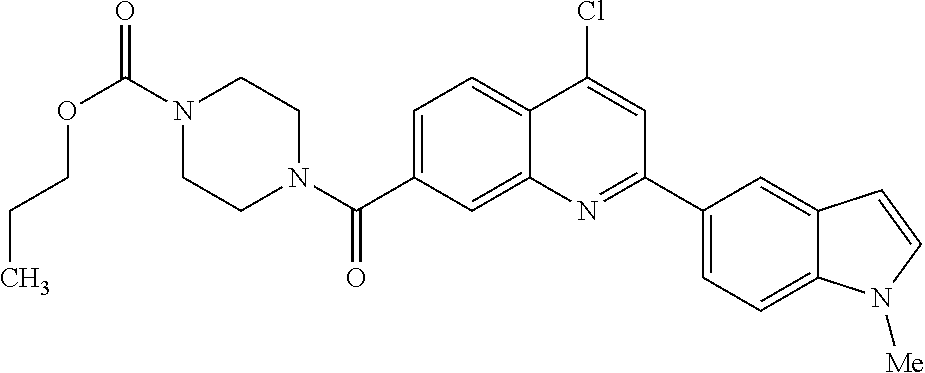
N1(C(OCCC)=O)CCN(C(=O)C2=CC=C3C(=C2)N=C(C2=CC=C4C(=C2)C=CN4[Me])C=C3Cl)CC1
